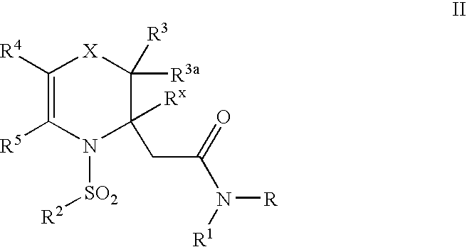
C1([R4])=C([R5])N([SO2][R2])C(CC(N([R1])[R])=O)([Rx])C([R3])([R3a])[X]1
